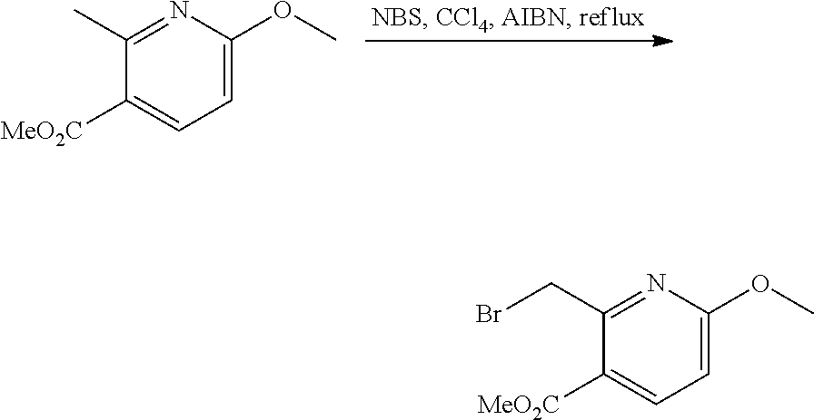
C1=C(OC)N=C(C)C([MeO2C])=C1.C1=C(OC)N=C(CBr)C([MeO2C])=C1
